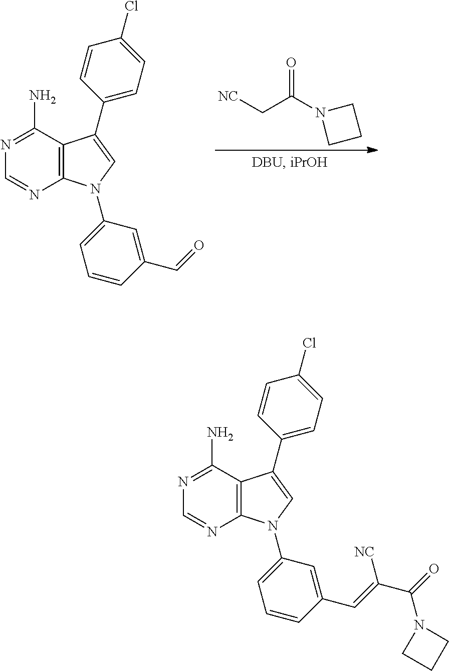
C12=C(N(C3=CC=CC(C=O)=C3)C=C1C1=CC=C(Cl)C=C1)N=CN=C2N.[NC]CC(N1CCC1)=O.C12=C(N(C3=CC=CC(C=C(C(=O)N4CCC4)[NC])=C3)C=C1C1=CC=C(Cl)C=C1)N=CN=C2N
